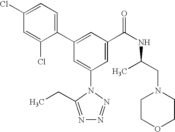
C1(C2=CC(C(NC(CN3CCOCC3)C)=O)=CC(N3C(CC)=NN=N3)=C2)=CC=C(Cl)C=C1Cl
